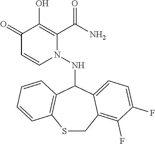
C1(=O)C=CN(NC2C3=C(SCC4=C(F)C(F)=CC=C24)C=CC=C3)C(C(N)=O)=C1O
